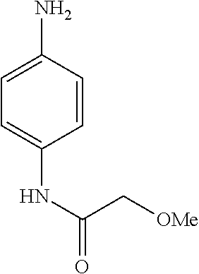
C1=CC(N)=CC=C1NC(C[OMe])=O
